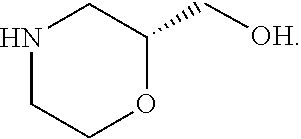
C1CNCC(C[OH])O1
